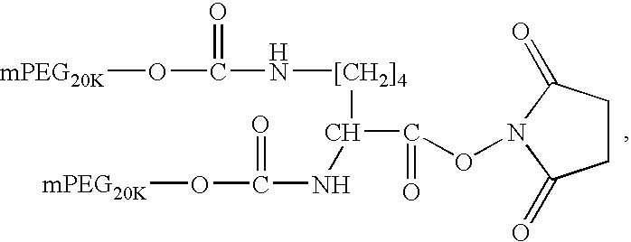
[mPEG20K]OC(N[[CH2]4]C(C(=O)ON1C(=O)CCC1=O)NC(O[mPEG20K])=O)=O
